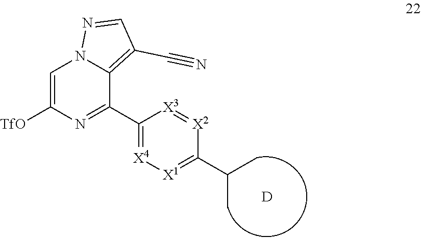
C1(C2=NC([TfO])=CN3C2=C(C#N)C=N3)=[X4][X1]=C(C(C)C)[X2]=[X3]1.[D]
